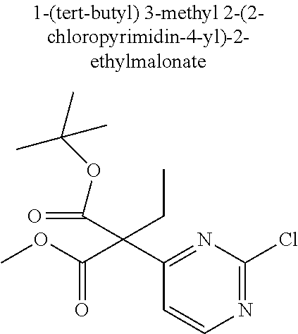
C1(C(C(OC)=O)(C(=O)OC(C)(C)C)CC)=NC(Cl)=NC=C1
